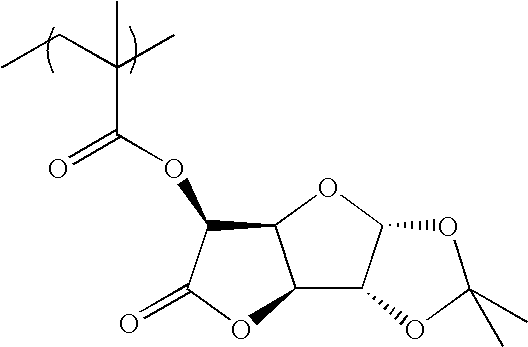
C12C(OC(=O)C(CC)(C)C)C(=O)OC1C1C(O2)OC(C)(C)O1
